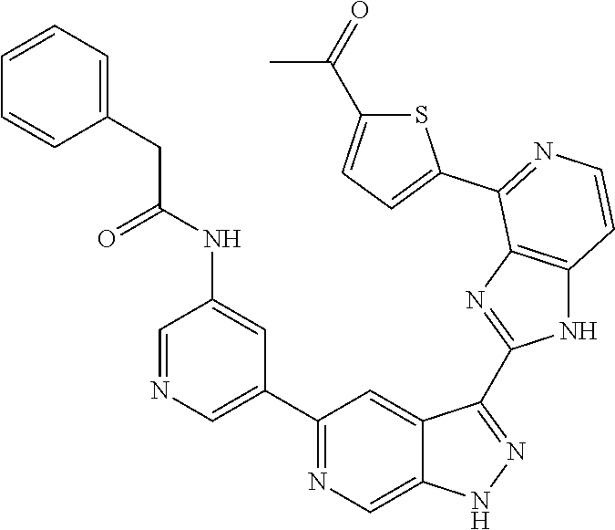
C1=NC=C(C2=NC=C3C(=C2)C(C2=NC4=C(N2)C=CN=C4C2=CC=C(C(=O)C)S2)=NN3)C=C1NC(CC1=CC=CC=C1)=O
